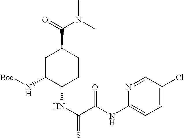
C1C(N[Boc])C(NC(C(NC2=CC=C(Cl)C=N2)=O)=S)CCC1C(=O)N(C)C
